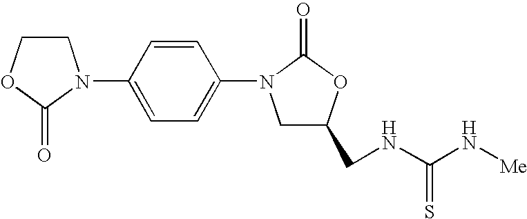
C1COC(=O)N1C1=CC=C(N2CC(CNC(=S)N[Me])OC2=O)C=C1
